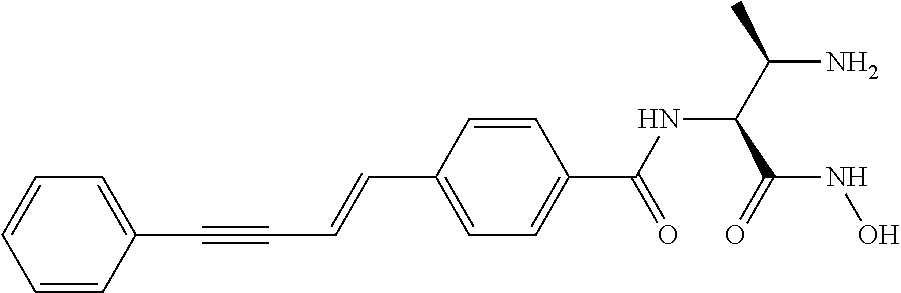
C(C1=CC=C(C(NC(C(N)C)C(NO)=O)=O)C=C1)=CC#CC1=CC=CC=C1
